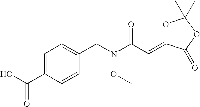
C(=O)(O)C1=CC=C(CN(C(C=C2OC(C)(C)OC2=O)=O)OC)C=C1
